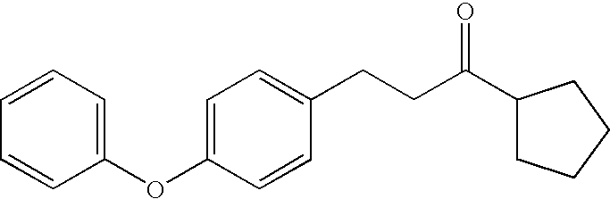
C1=C(OC2=CC=CC=C2)C=CC(CCC(C2CCCC2)=O)=C1
